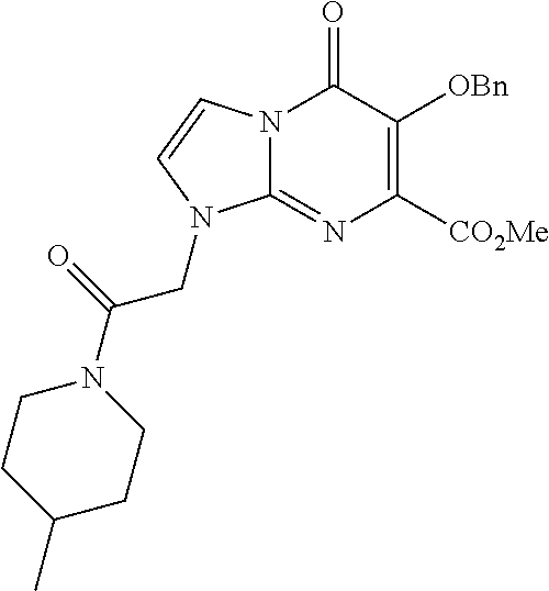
N12C(=NC([CO2Me])=C([OBn])C1=O)N(CC(N1CCC(C)CC1)=O)C=C2
